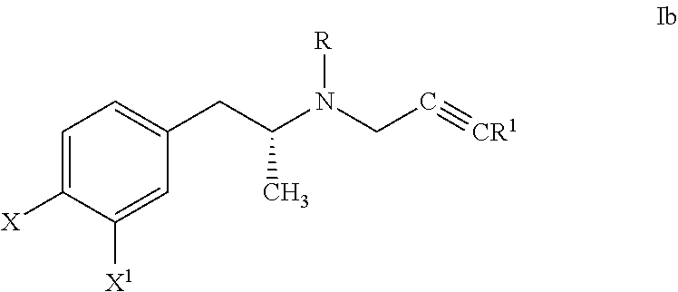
C1=C([X1])C([X])=CC=C1CC(N(CC#[CR1])[R])C
